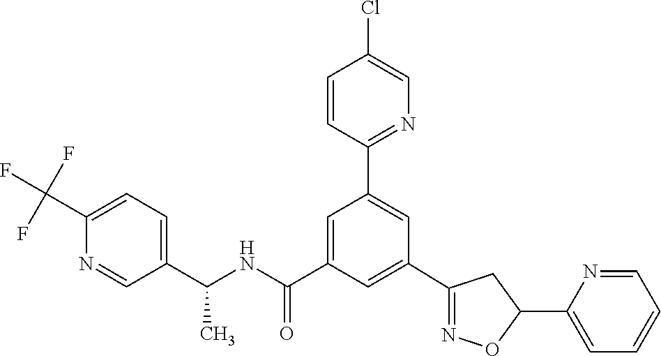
C1(C2=NOC(C3=CC=CC=N3)C2)=CC(C(NC(C2=CC=C(C(F)(F)F)N=C2)C)=O)=CC(C2=NC=C(Cl)C=C2)=C1
